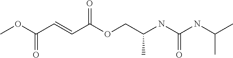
COC(C=CC(OCC(NC(NC(C)C)=O)C)=O)=O
